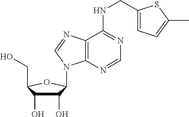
C1(O)C(O)C(CO)OC1N1C2=C(C(NCC3=CC=C(C)S3)=NC=N2)N=C1
